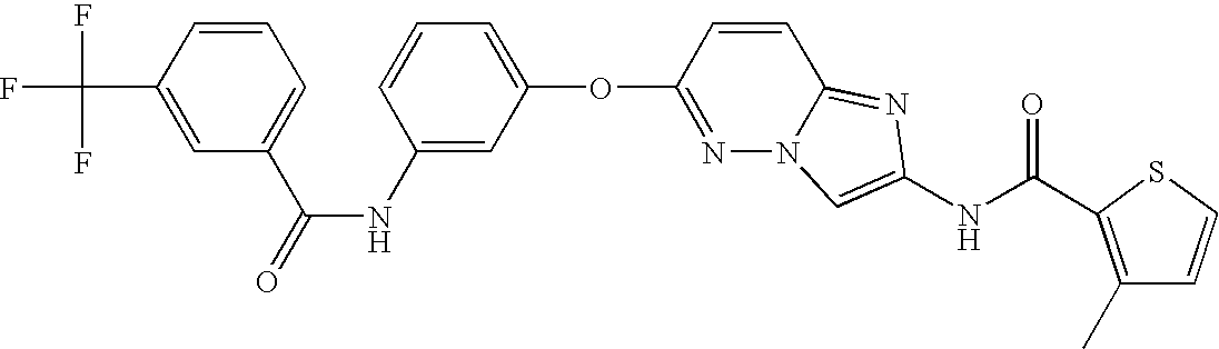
O(C1=NN2C(=NC(NC(=O)C3=C(C)C=CS3)=C2)C=C1)C1=CC=CC(NC(=O)C2=CC=CC(C(F)(F)F)=C2)=C1
